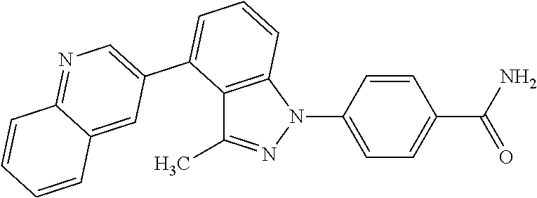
C1=CC(N2C3=C(C(C)=N2)C(C2=CN=C4C(=C2)C=CC=C4)=CC=C3)=CC=C1C(N)=O
